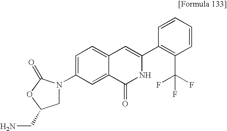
C1N(C2=CC=C3C(=C2)C(=O)NC(C2=C(C(F)(F)F)C=CC=C2)=C3)C(=O)OC1CN
